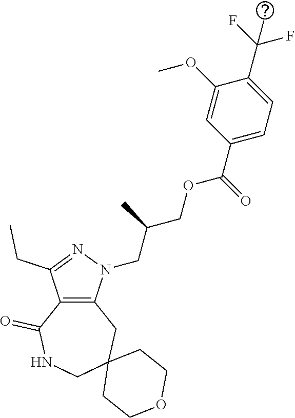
C12=C(N(CC(COC(C3=CC=C(C(F)(F)C)C(OC)=C3)=O)C)N=C1CC)CC1(CNC2=O)CCOCC1
